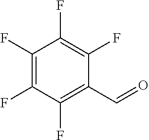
C1(F)=C(F)C(F)=C(C=O)C(F)=C1F
